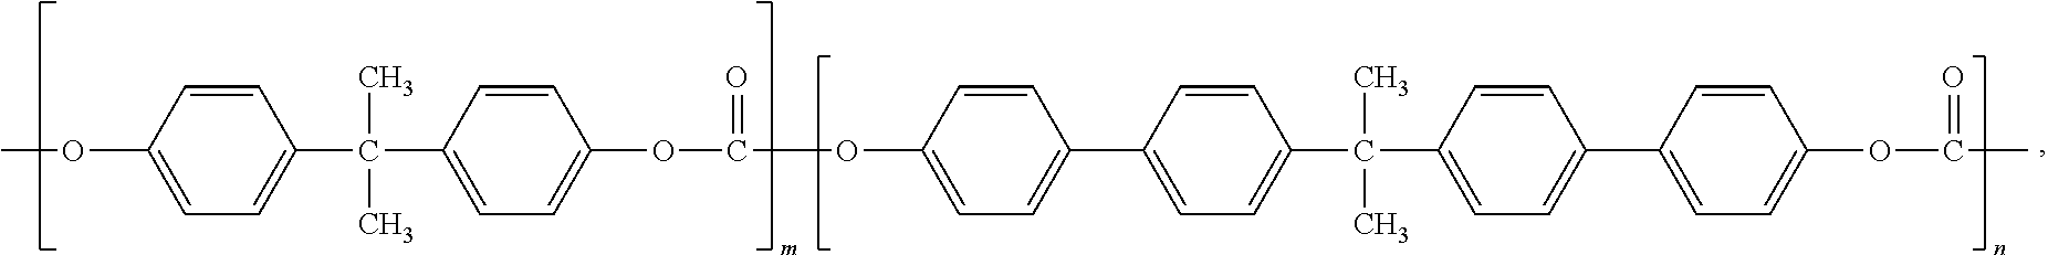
C1=C(OC)C=CC(C(C)(C)C2=CC=C(OC(=O)OC3=CC=C(C4=CC=C(C(C)(C)C5=CC=C(C6=CC=C(OC(C)=O)C=C6)C=C5)C=C4)C=C3)C=C2)=C1
